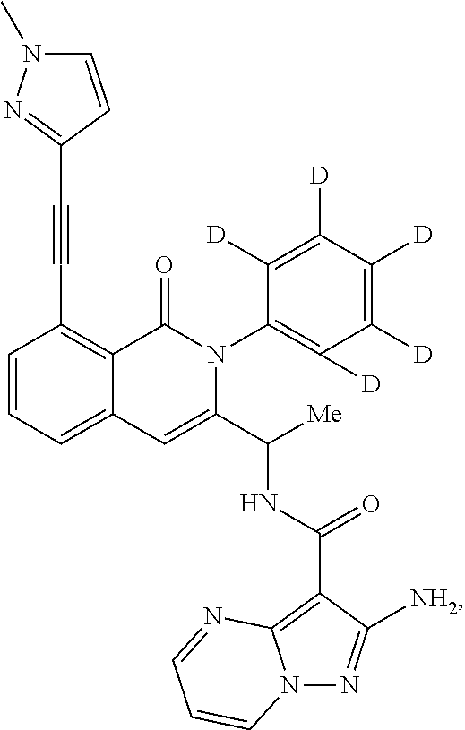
C1=CC=C2C(=C1C#CC1=NN(C)C=C1)C(=O)N(C1=C([D])C([D])=C([D])C([D])=C1[D])C(C([Me])NC(=O)C1=C3N(N=C1[NH2])C=CC=N3)=C2
